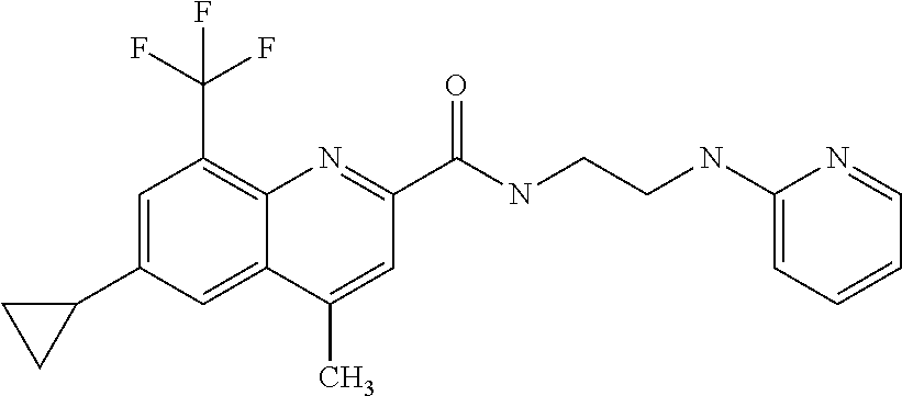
C1(C)=CC(C(NCCNC2=CC=CC=N2)=O)=NC2=C(C(F)(F)F)C=C(C3CC3)C=C12
